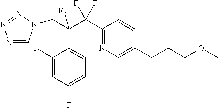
N1=CN(CC(C(C2=NC=C(CCCOC)C=C2)(F)F)(O)C2=CC=C(F)C=C2F)N=N1
